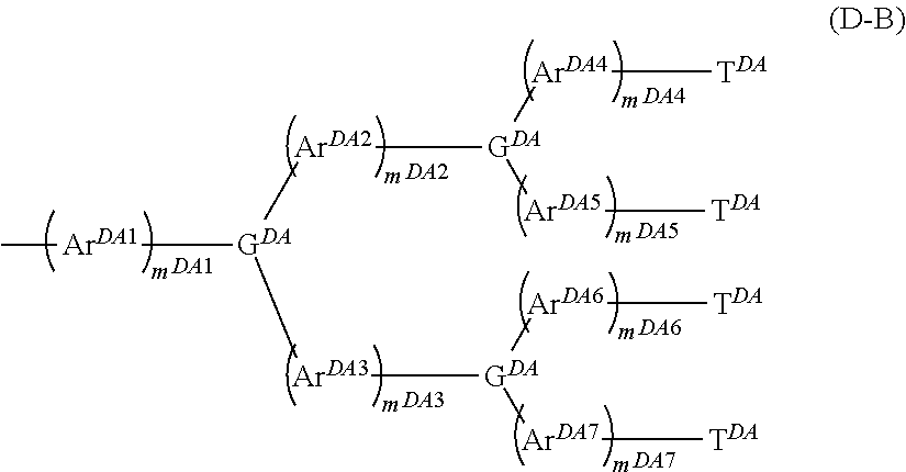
[DA1].[DA2].C[ArDA1][GDA]([ArDA2][GDA]([ArDA4][TDA])[ArDA5][TDA])[ArDA3][GDA]([ArDA6][TDA])[ArDA7][TDA].[DA4].[DA5].[DA3].[DA6].[DA7]
